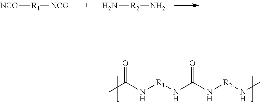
[NCO][R1][NCO].N[R2]N.CC(N[R1]NC(N[R2]NC)=O)=O
